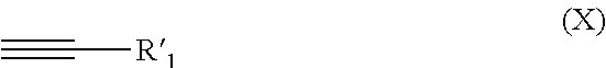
C#C[R1]
